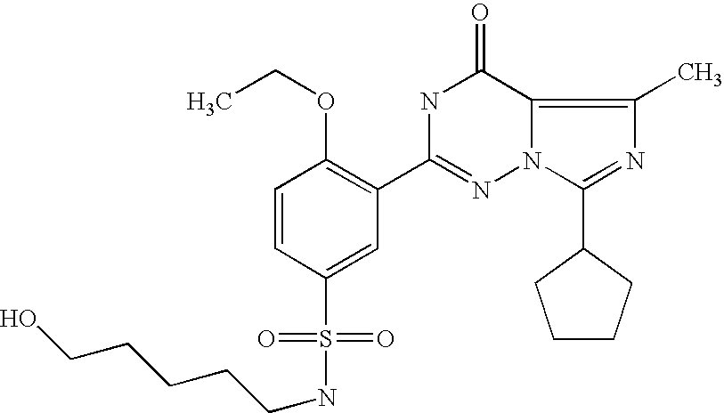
C1=CC(S(=O)(=O)NCCCCCO)=CC(C2=NN3C(=C(C)N=C3C3CCCC3)C(=O)N2)=C1OCC
